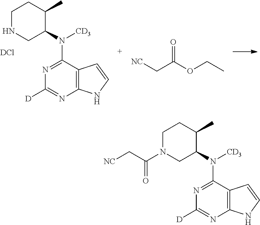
N1(C(C[NC])=O)CC(N([CD3])C2=NC([D])=NC3=C2C=CN3)C(C)CC1.N1CC(N([CD3])C2=NC([D])=NC3=C2C=CN3)C(C)CC1.[DCl].[NC]CC(OCC)=O
